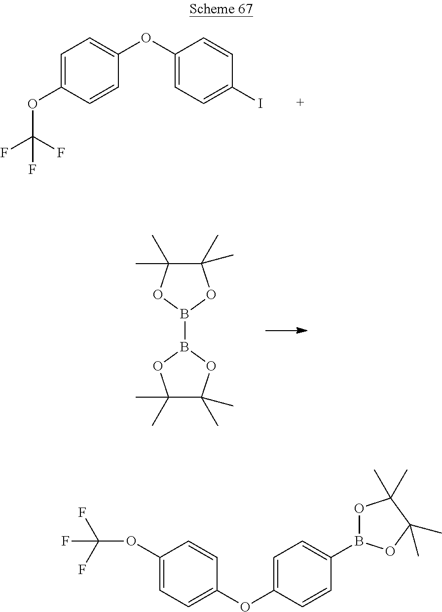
C1=C(OC(F)(F)F)C=CC(OC2=CC=C(I)C=C2)=C1.C1(C)(C)C(C)(C)OB(B2OC(C)(C)C(C)(C)O2)O1.C1(OC(F)(F)F)=CC=C(OC2=CC=C(B3OC(C)(C)C(C)(C)O3)C=C2)C=C1
